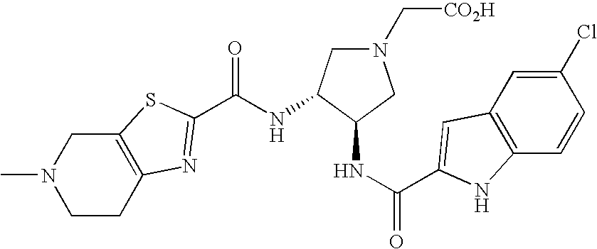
N(C(=O)C1=NC2=C(CN(C)CC2)S1)C1CN(C[CO2H])CC1NC(=O)C1=CC2=C(C=CC(Cl)=C2)N1
